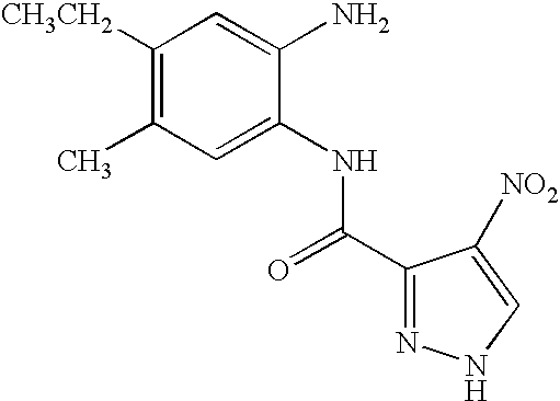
C1=C(NC(C2=NNC=C2[NO2])=O)C(N)=CC([CH3CH2])=C1C
